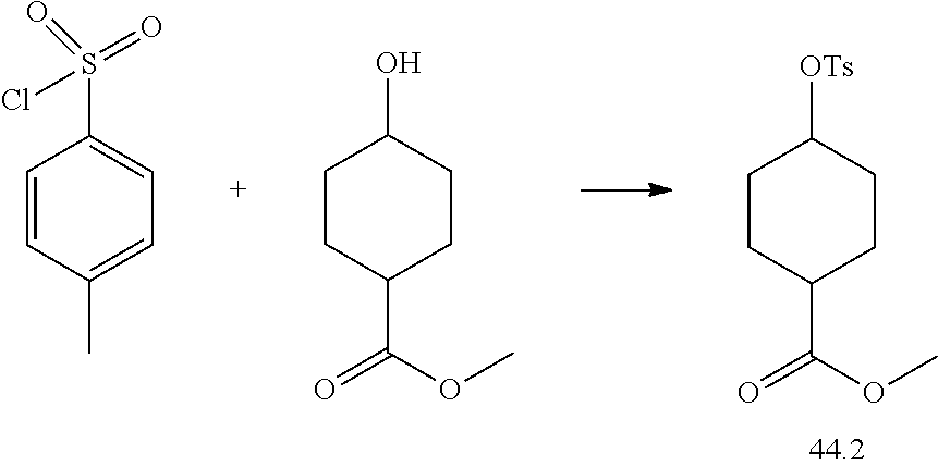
C1CC(C(OC)=O)CCC1[OTs].C1=CC(C)=CC=C1S(Cl)(=O)=O.C1CC(C(OC)=O)CCC1O
